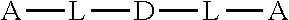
[A][L][D][L][A]
